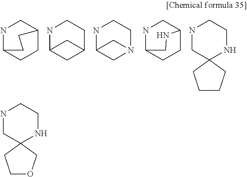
N1C2CCC(C1)CC2.N1C2CC(CC1)C2.N1C2CN(CC1)C2.N1C2CCC(C1)NC2.N1CC2(NCC1)CCCC2.N1CC2(NCC1)COCC2
